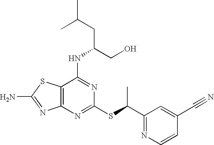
C12=C(N=C(SC(C3=NC=CC(C#N)=C3)C)N=C1NC(CO)CC(C)C)N=C(N)S2
